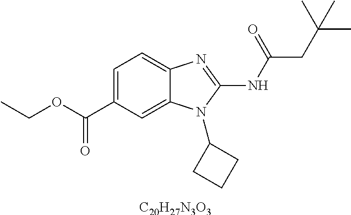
[C20H27N3O3].C1=C(C(OCC)=O)C=C2C(=C1)N=C(NC(=O)CC(C)(C)C)N2C1CCC1
